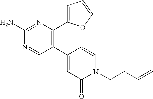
C1(C2=C(C3=CC=CO3)N=C(N)N=C2)=CC(=O)N(CCC=C)C=C1
